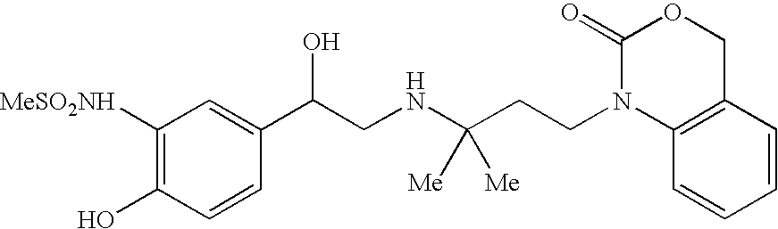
C1([MeSO2NH])=C(O)C=CC(C(CNC(CCN2C3=C(COC2=O)C=CC=C3)([Me])[Me])O)=C1
